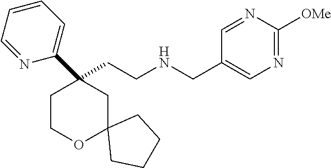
C(CNCC1=CN=C([OMe])N=C1)C1(C2=CC=CC=N2)CCOC2(C1)CCCC2
